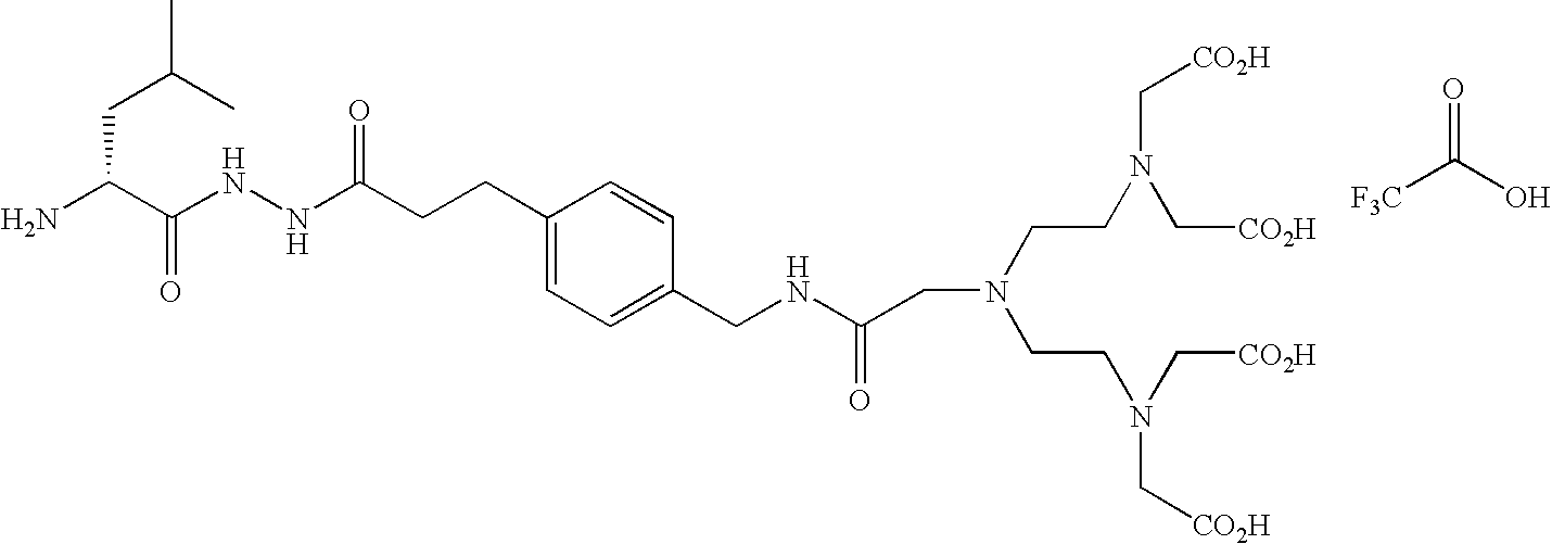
C(C(N)C(NNC(CCC1=CC=C(CNC(CN(CCN(C[CO2H])C[CO2H])CCN(C[CO2H])C[CO2H])=O)C=C1)=O)=O)C(C)C.O=C(O)[F3C]
